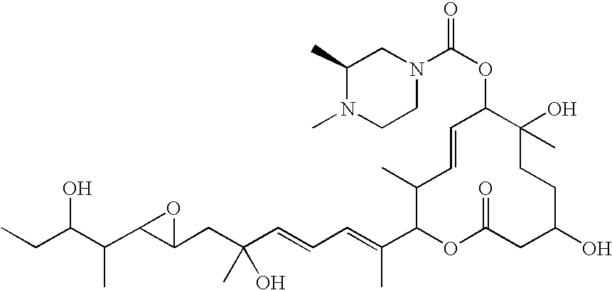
CCC(C(C1C(CC(C=CC=C(C2OC(=O)CC(O)CCC(O)(C)C(OC(=O)N3CC(C)N(C)CC3)C=CC2C)C)(O)C)O1)C)O
